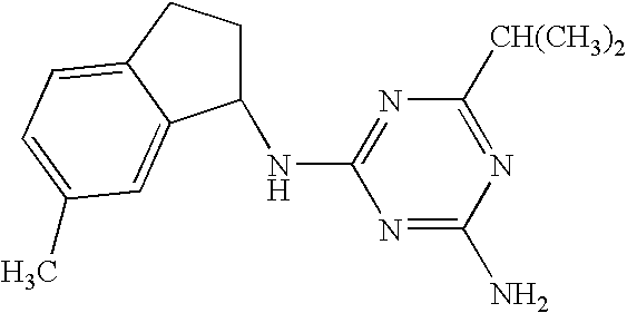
N1=C(N)N=C([CH(CH3)2])N=C1NC1CCC2=CC=C(C)C=C12
